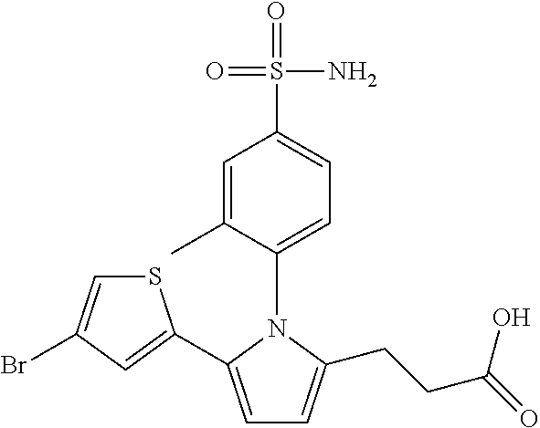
C1=C(C2=CC(Br)=CS2)N(C2=CC=C(S(=O)(=O)N)C=C2C)C(CCC(=O)O)=C1
